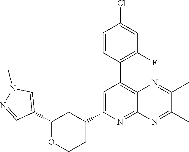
C1(C2=CN(C)N=C2)OCCC(C2=CC(C3=C(F)C=C(Cl)C=C3)=C3C(=N2)N=C(C)C(C)=N3)C1
